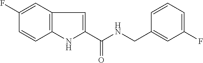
C1(F)=CC2=C(C=C1)NC(C(NCC1=CC(F)=CC=C1)=O)=C2
